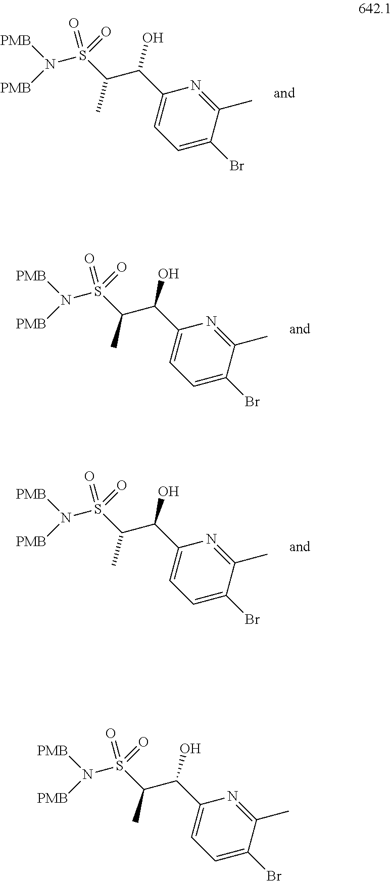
C1=C(Br)C(C)=NC(C(C(S(N([PMB])[PMB])(=O)=O)C)O)=C1.C1=C(Br)C(C)=NC(C(C(S(N([PMB])[PMB])(=O)=O)C)O)=C1.C1=C(Br)C(C)=NC(C(C(S(N([PMB])[PMB])(=O)=O)C)O)=C1.C1=C(Br)C(C)=NC(C(C(S(N([PMB])[PMB])(=O)=O)C)O)=C1
